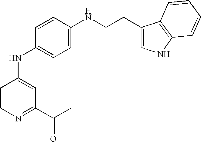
C1=CC(NCCC2=CNC3=C2C=CC=C3)=CC=C1NC1=CC(C(C)=O)=NC=C1
